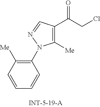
C1([Me])=C(C(=O)CCl)C=NN1C1=C([Me])C=CC=C1
